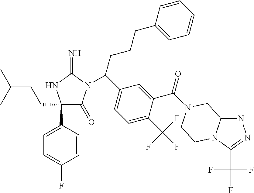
C1(C2=CC=C(F)C=C2)(CCC(C)C)C(=O)N(C(C2=CC=C(C(F)(F)F)C(C(=O)N3CC4=NN=C(C(F)(F)F)N4CC3)=C2)CCCC2=CC=CC=C2)C(=N)N1
